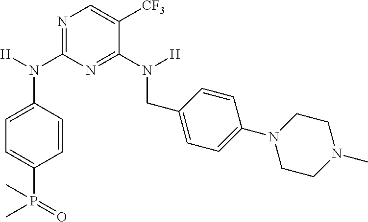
N1=C(N(C2=CC=C(P(=O)(C)C)C=C2)[H])N=C(N(CC2=CC=C(N3CCN(C)CC3)C=C2)[H])C([CF3])=C1
